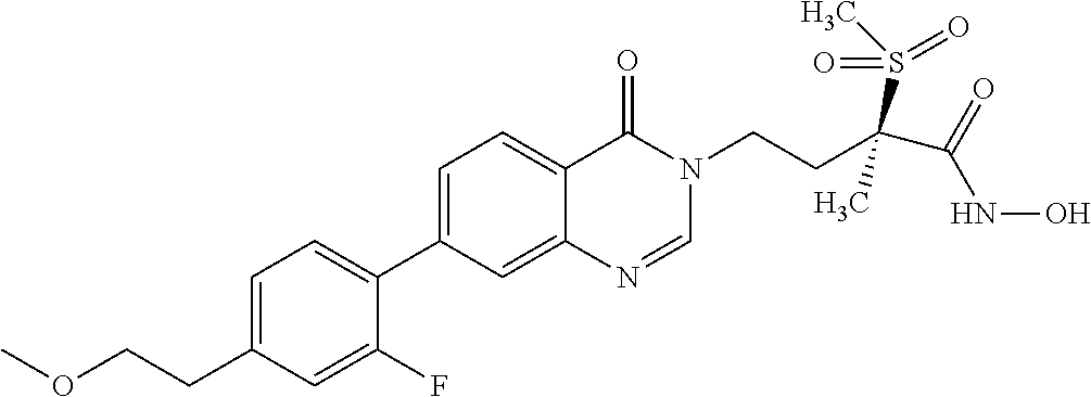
C1=C(CCOC)C=C(F)C(C2=CC=C3C(=C2)N=CN(CCC(C(=O)NO)(S(C)(=O)=O)C)C3=O)=C1
